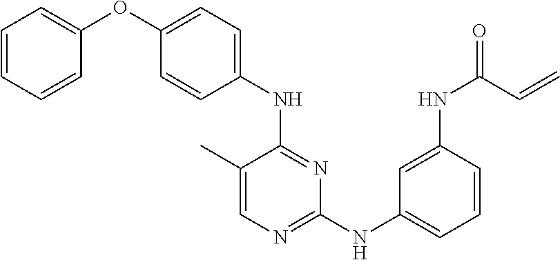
C1(C)=CN=C(NC2=CC=CC(NC(C=C)=O)=C2)N=C1NC1=CC=C(OC2=CC=CC=C2)C=C1
